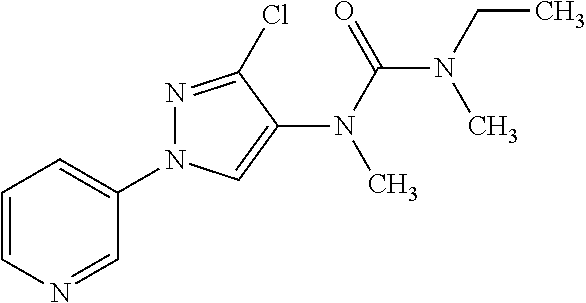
C1=CN=CC(N2N=C(Cl)C(N(C(N(CC)C)=O)C)=C2)=C1
